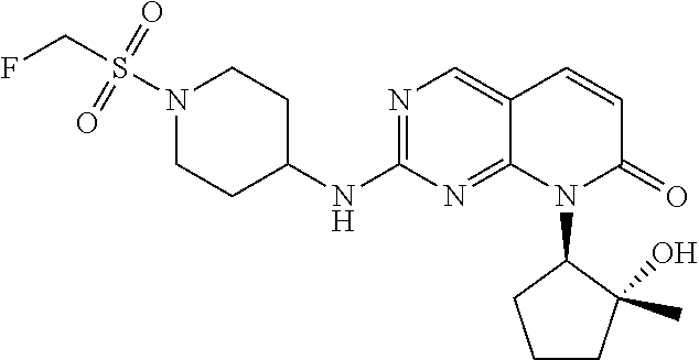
N1(S(CF)(=O)=O)CCC(NC2=NC=C3C(=N2)N(C2CCCC2(C)O)C(=O)C=C3)CC1
